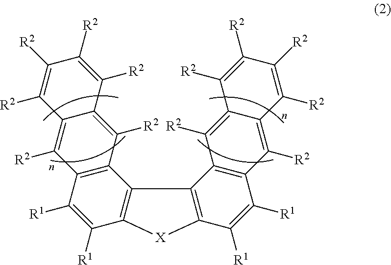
C12=C(C3=C(C([R1])=C1[R1])C([R2])=C1C(=C3[R2])C([R2])=C([R2])C([R2])=C1[R2])C1=C(C([R1])=C([R1])C3=C1C([R2])=C1C(=C3[R2])C([R2])=C([R2])C([R2])=C1[R2])[X]2
